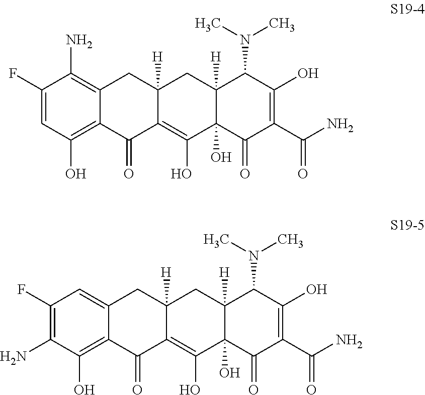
C1(F)=CC(O)=C2C(=C1N)CC1([H])C(=C(O)C3(O)C([H])(C1)C(N(C)C)C(O)=C(C(N)=O)C3=O)C2=O.C1(F)=C(N)C(O)=C2C(=C1)CC1([H])C(=C(O)C3(O)C([H])(C1)C(N(C)C)C(O)=C(C(N)=O)C3=O)C2=O
